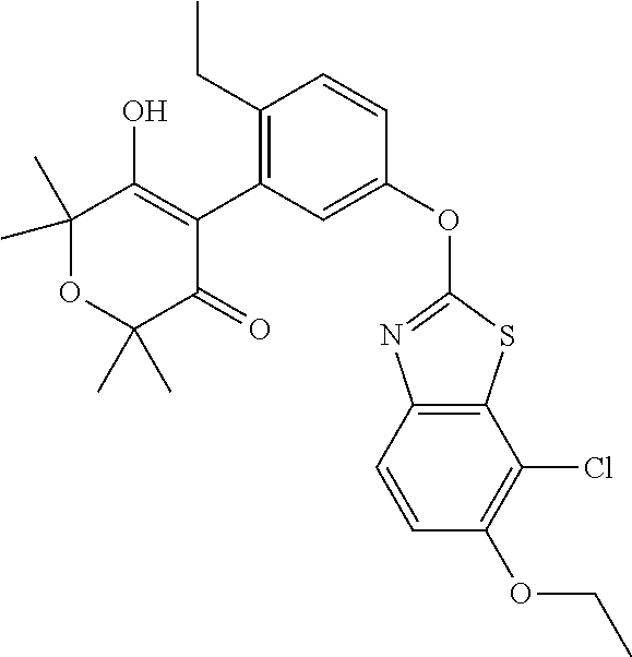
C1(C)(C)OC(C)(C)C(=O)C(C2=C(CC)C=CC(OC3=NC4=C(S3)C(Cl)=C(OCC)C=C4)=C2)=C1O
